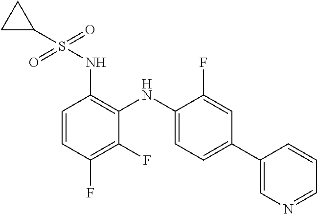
C1(NS(=O)(=O)C2CC2)=C(NC2=CC=C(C3=CN=CC=C3)C=C2F)C(F)=C(F)C=C1
